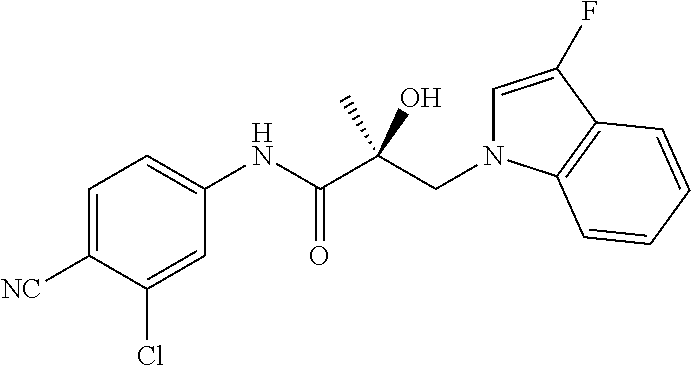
C1=C([NC])C(Cl)=CC(NC(C(CN2C=C(F)C3=C2C=CC=C3)(C)O)=O)=C1
